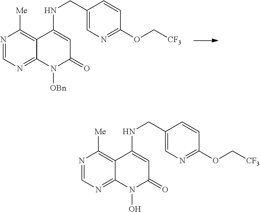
N1=CN=C2C(=C1[Me])C(NCC1=CN=C(OC[CF3])C=C1)=CC(=O)N2[OBn].N1=CN=C2C(=C1[Me])C(NCC1=CN=C(OC[CF3])C=C1)=CC(=O)N2O
